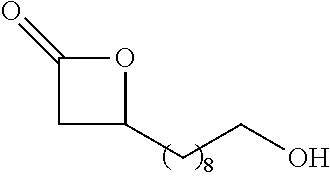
C1C(CCO)OC1=O
